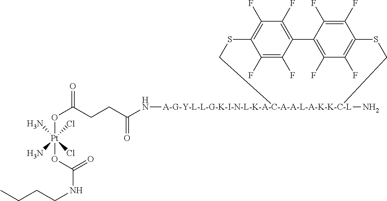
C(N[A-G-Y-L-L-G-K-I-N-L-K-A-C-A-A-L-A-K-K-C-L]1(N)CSC2=C(F)C(F)=C(C3=C(F)C(F)=C(C(F)=C3F)SC1)C(F)=C2F)(CCC(O[Pt](OC(NCCCC)=O)(Cl)(N)(Cl)N)=O)=O
